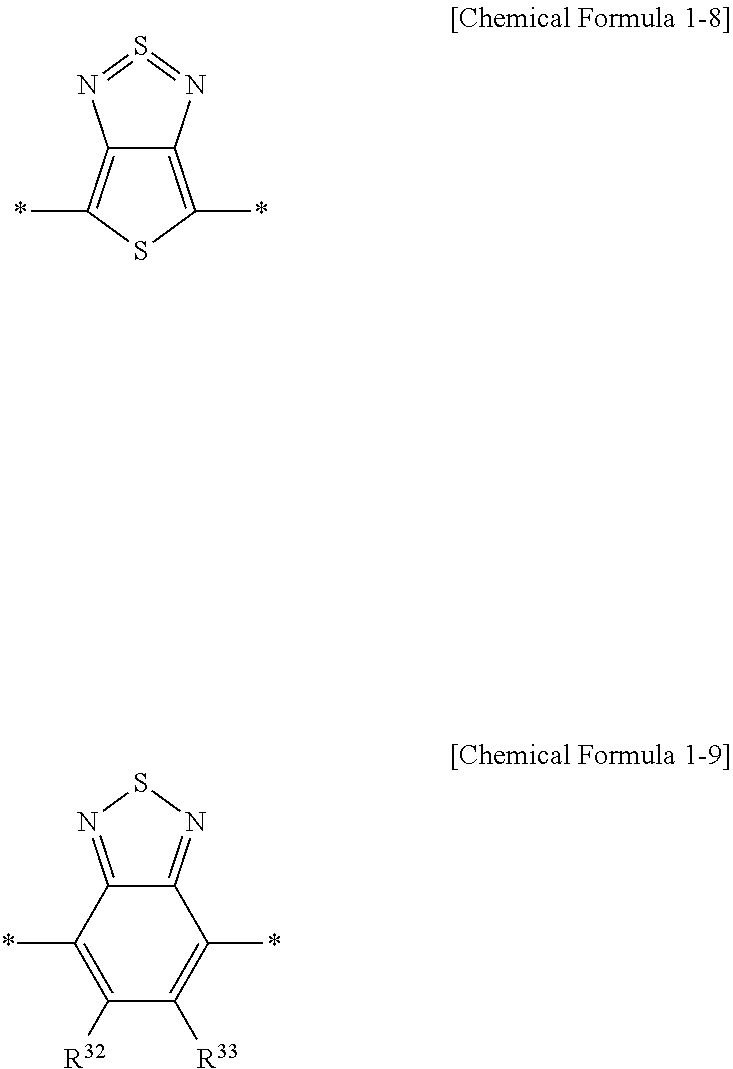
C12=NSN=C1C(*)=C([R32])C([R33])=C2*.C12=C(*)SC(*)=C1N=S=N2
